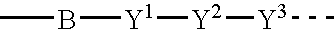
CB[Y1][Y2][Y3]C
